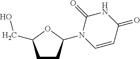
N1(C2CCC(CO)O2)C=CC(=O)NC1=O
